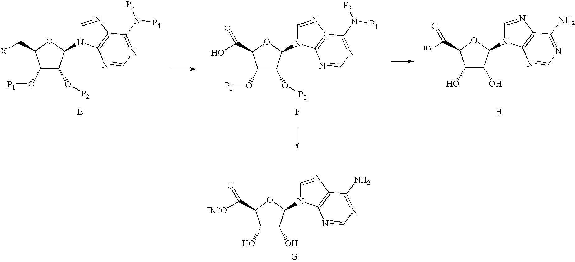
C1(O)C(O)C(N2C=NC3=C2N=CN=C3N)OC1C([RY])=O.[H].C1(O[P1])C(O[P2])C(N2C=NC3=C2N=CN=C3N([P3])[P4])OC1C[X].B.F.C1(O)C(O)C(N2C=NC3=C2N=CN=C3N)OC1C([+M-O])=O.[G].C1(O[P1])C(O[P2])C(N2C=NC3=C2N=CN=C3N([P3])[P4])OC1C(O)=O
